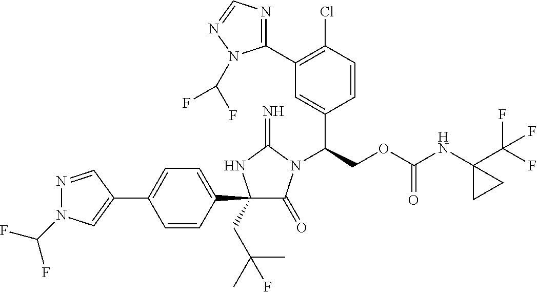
C1(C2=CC=C(C3(CC(C)(C)F)C(=O)N(C(COC(NC4(C(F)(F)F)CC4)=O)C4=CC(C5=NC=NN5C(F)F)=C(Cl)C=C4)C(=N)N3)C=C2)=CN(C(F)F)N=C1
